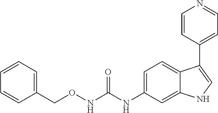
C1(CONC(NC2=CC=C3C(=C2)NC=C3C2=CC=NC=C2)=O)=CC=CC=C1
